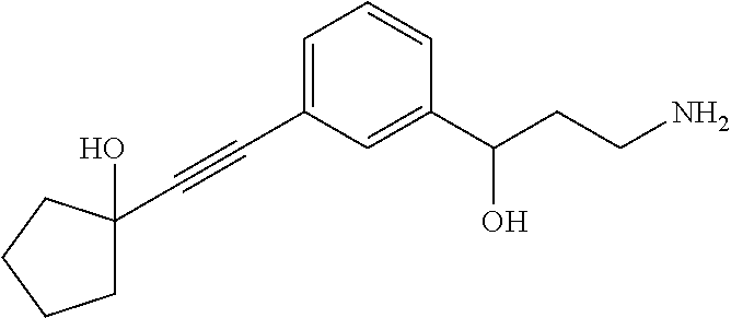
C1(C#CC2=CC=CC(C(CCN)O)=C2)(O)CCCC1
